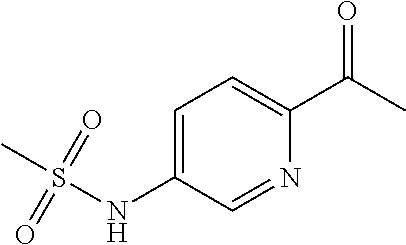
C1=C(NS(C)(=O)=O)C=NC(C(C)=O)=C1
